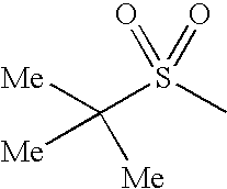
[Me]C(S(C)(=O)=O)([Me])[Me]
